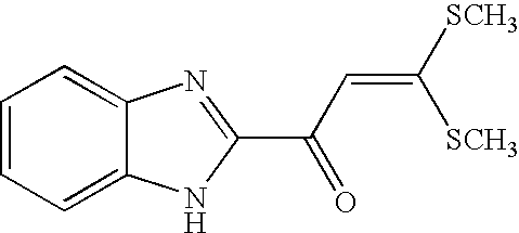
C1=CC=C2C(=C1)N=C(C(C=C([SCH3])[SCH3])=O)N2
